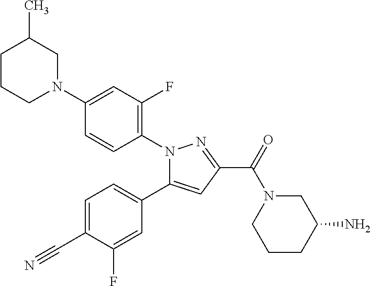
C1(N2CC(C)CCC2)=CC(F)=C(N2C(C3=CC=C(C#N)C(F)=C3)=CC(C(=O)N3CCCC(N)C3)=N2)C=C1
